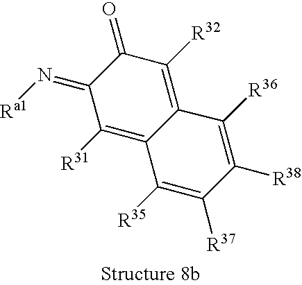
C12=C([R32])C(=O)C(=N[Ra1])C([R31])=C1C([R35])=C([R37])C([R38])=C2[R36]
